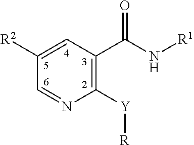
C1([Y][R])=C(C(N[R1])=O)C=C([R2])C=N1
